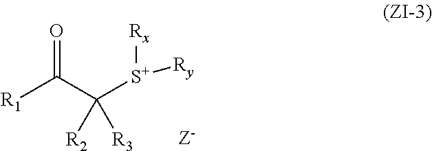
[R1]C(C([S+]([Rx])[Ry])([R2])[R3])=O
